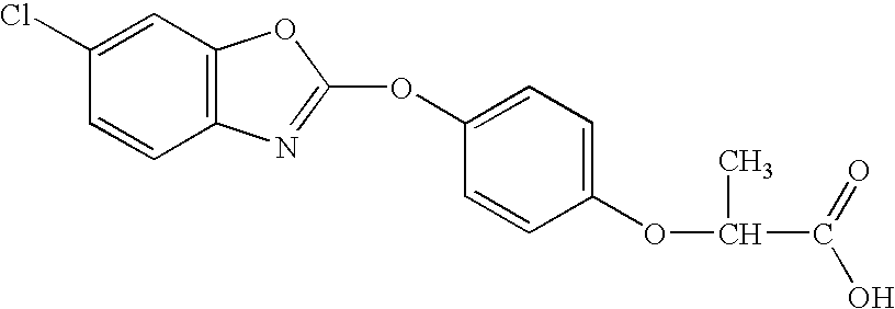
C1=CC2=C(C=C1Cl)OC(OC1=CC=C(OC(C(=O)O)C)C=C1)=N2
